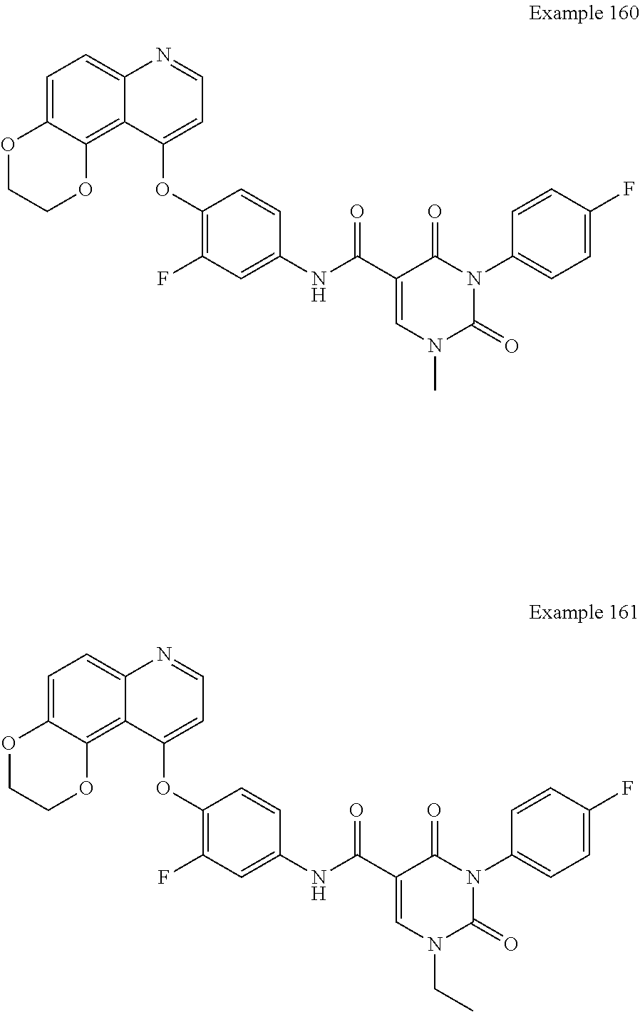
C1=C2C(=C3C(=C1)N=CC=C3OC1=C(F)C=C(NC(C3=CN(C)C(=O)N(C4=CC=C(F)C=C4)C3=O)=O)C=C1)OCCO2.C1=C2C(=C3C(=C1)N=CC=C3OC1=C(F)C=C(NC(C3=CN(CC)C(=O)N(C4=CC=C(F)C=C4)C3=O)=O)C=C1)OCCO2
